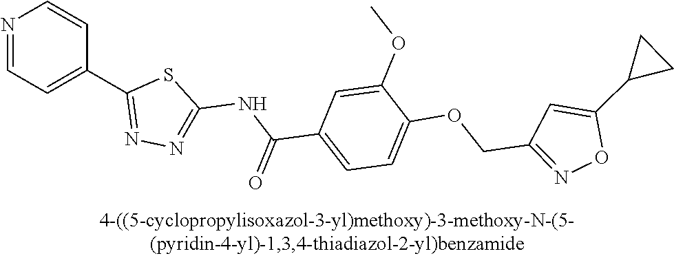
N1=CC=C(C2=NN=C(NC(C3=CC=C(OCC4=NOC(C5CC5)=C4)C(OC)=C3)=O)S2)C=C1
